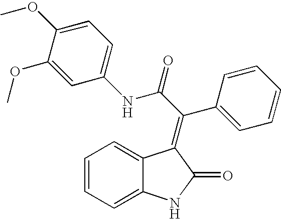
C1=C2C(=CC=C1)C(=C(C1=CC=CC=C1)C(NC1=CC=C(OC)C(OC)=C1)=O)C(=O)N2
